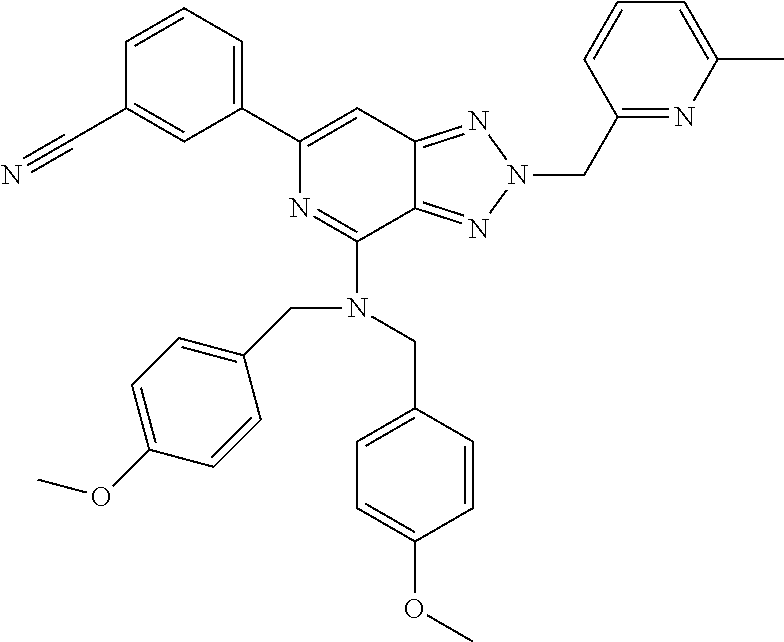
C1(C2=CC3=NN(CC4=NC(C)=CC=C4)N=C3C(N(CC3=CC=C(OC)C=C3)CC3=CC=C(OC)C=C3)=N2)=CC=CC(C#N)=C1
